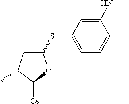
C1(SC2=CC=CC(NC)=C2)CC(C)C([Cs])O1
